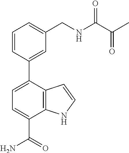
C1(C2=CC(CNC(C(C)=O)=O)=CC=C2)=CC=C(C(N)=O)C2=C1C=CN2
